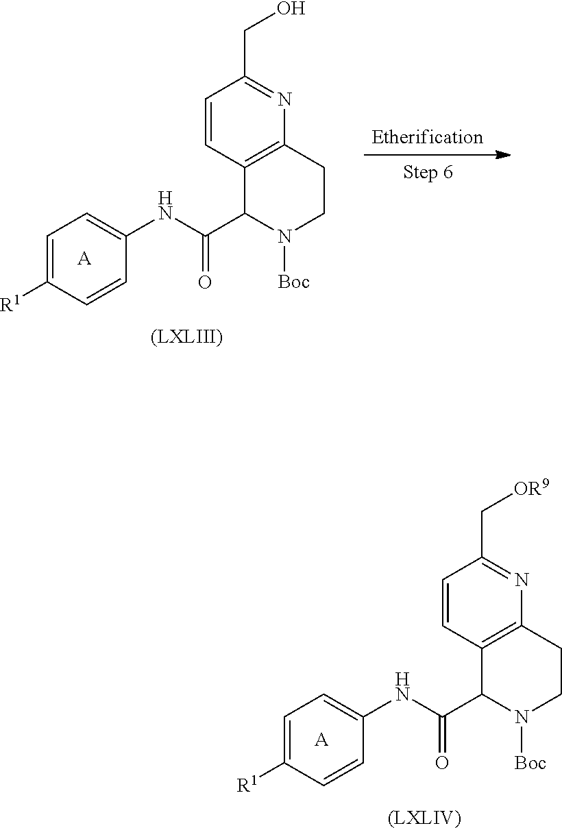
[(LXLIII)].C1=CC2=C(N=C1CO)CCN([Boc])C2C(NC1=CC=C([R1])C=C1)=O.[A].[(LXLIV)].C1=CC2=C(N=C1C[OR9])CCN([Boc])C2C(NC1=CC=C([R1])C=C1)=O.[A]
